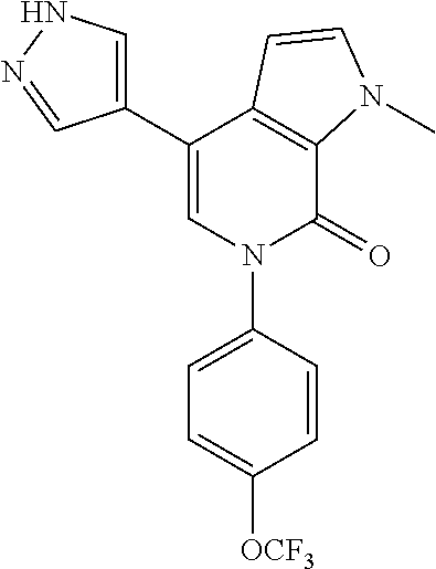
C1(C2=CN(C3=CC=C([OCF3])C=C3)C(=O)C3=C2C=CN3C)=CNN=C1
